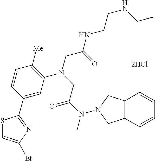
[2HCl].C1=C(C2=NC([Et])=CS2)C=CC([Me])=C1N(CC(NCCNCC)=O)CC(N(C)N1CC2=C(C=CC=C2)C1)=O
